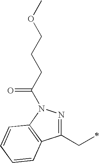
C1(CC)=NN(C(=O)CCCOC)C2=C1C=CC=C2
